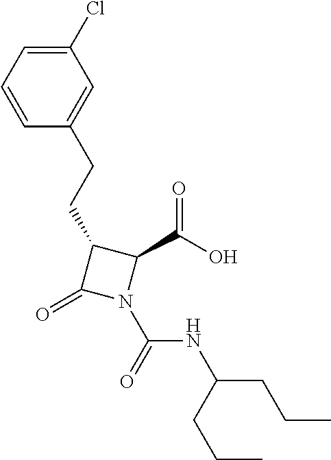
C1(CCC2=CC(Cl)=CC=C2)C(=O)N(C(=O)NC(CCC)CCC)C1C(O)=O
